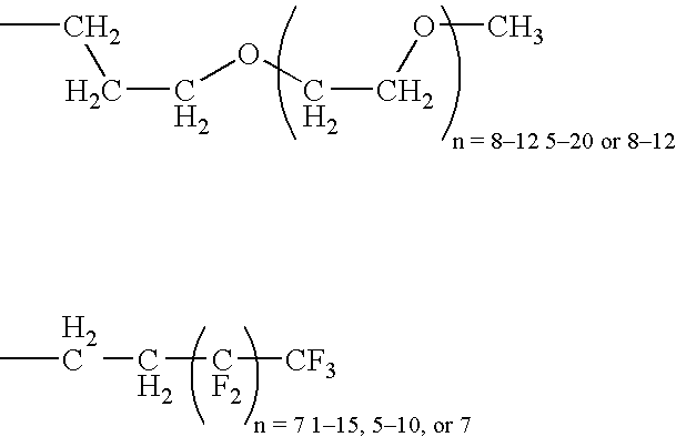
C(OCCOC)CCC.CCC[CF2][CF3]
